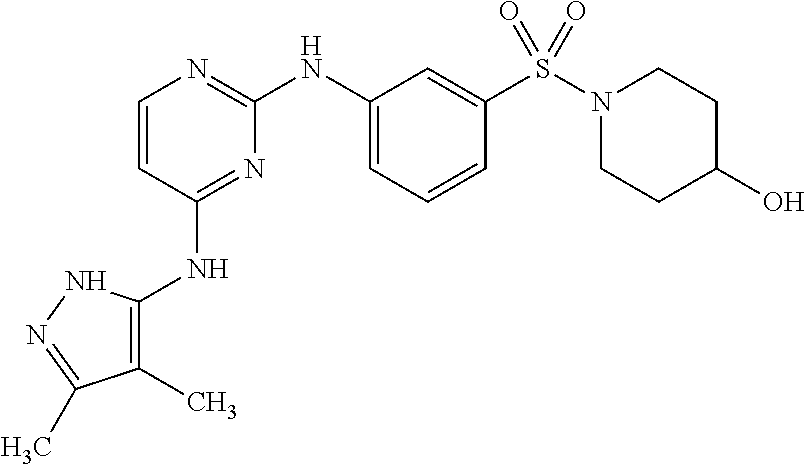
C1=CC(NC2=C(C)C(C)=NN2)=NC(NC2=CC=CC(S(N3CCC(O)CC3)(=O)=O)=C2)=N1
